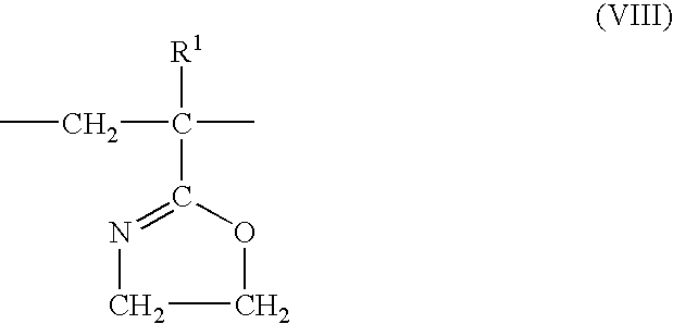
C1OC(C(C)(CC)[R1])=NC1
